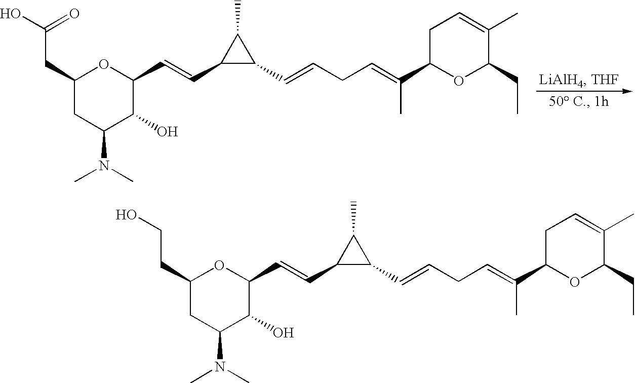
C1(CC(O)=O)CC(N(C)C)C(O)C(C=CC2C(C=CCC=C(C3OC(CC)C(C)=CC3)C)C2C)O1.C1(CCO)CC(N(C)C)C(O)C(C=CC2C(C=CCC=C(C3OC(CC)C(C)=CC3)C)C2C)O1
